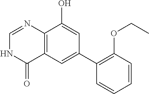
C12=C(C=C(C3=C(OCC)C=CC=C3)C=C1O)C(=O)NC=N2
